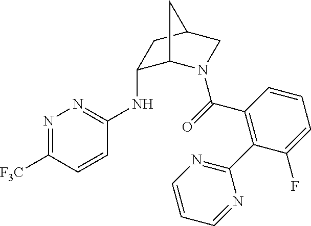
C1(NC2=NN=C([F3C])C=C2)C2N(C(=O)C3=C(C4=NC=CC=N4)C(F)=CC=C3)CC(C1)C2
